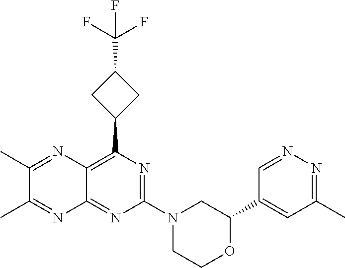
C1(C2=CC(C)=NN=C2)OCCN(C2=NC(C3CC(C(F)(F)F)C3)=C3C(=N2)N=C(C)C(C)=N3)C1
